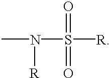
S([R])(N(C)[R])(=O)=O
